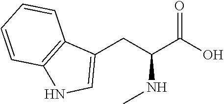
C12=C(NC=C1CC(C(=O)O)NC)C=CC=C2
